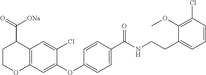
C12=C(C=C(OC3=CC=C(C(NCCC4=CC=CC(Cl)=C4OC)=O)C=C3)C(Cl)=C1)OCCC2C(=O)[ONa]
